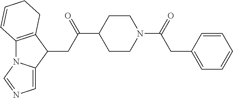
C1CN(C(CC2=CC=CC=C2)=O)CCC1C(=O)CC1C2=C(N3C1=CN=C3)C=CCC2
